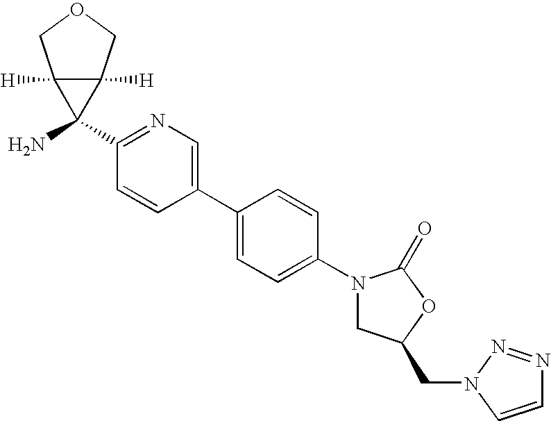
C1(N2CC(CN3C=CN=N3)OC2=O)=CC=C(C2=CN=C(C3(N)C4([H])C3([H])COC4)C=C2)C=C1
